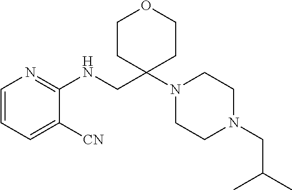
C1=CC=C([CN])C(NCC2(N3CCN(CC(C)C)CC3)CCOCC2)=N1
